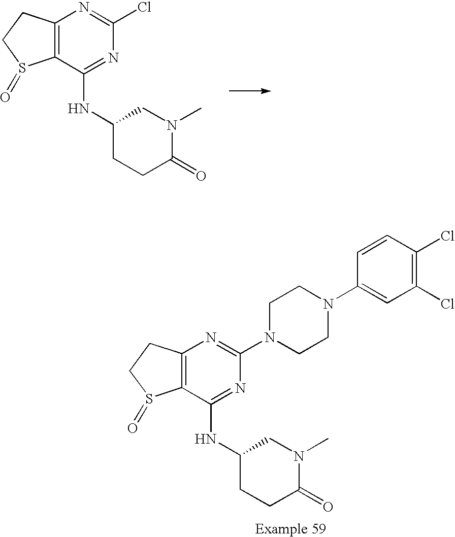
C12=C(C(NC3CN(C)C(=O)CC3)=NC(Cl)=N1)S(=O)CC2.C12=C(C(NC3CN(C)C(=O)CC3)=NC(N3CCN(C4=CC(Cl)=C(Cl)C=C4)CC3)=N1)S(=O)CC2
